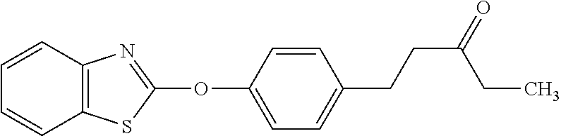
C1(OC2=NC3=C(S2)C=CC=C3)=CC=C(CCC(CC)=O)C=C1
